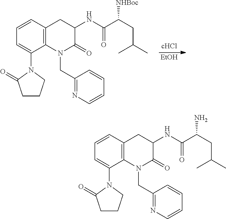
C1=CC2=C(C(N3C(=O)CCC3)=C1)N(CC1=NC=CC=C1)C(=O)C(NC(C(CC(C)C)N)=O)C2.C1=CC2=C(C(N3C(=O)CCC3)=C1)N(CC1=NC=CC=C1)C(=O)C(NC(C(CC(C)C)[NHBoc])=O)C2.[EtOH]
